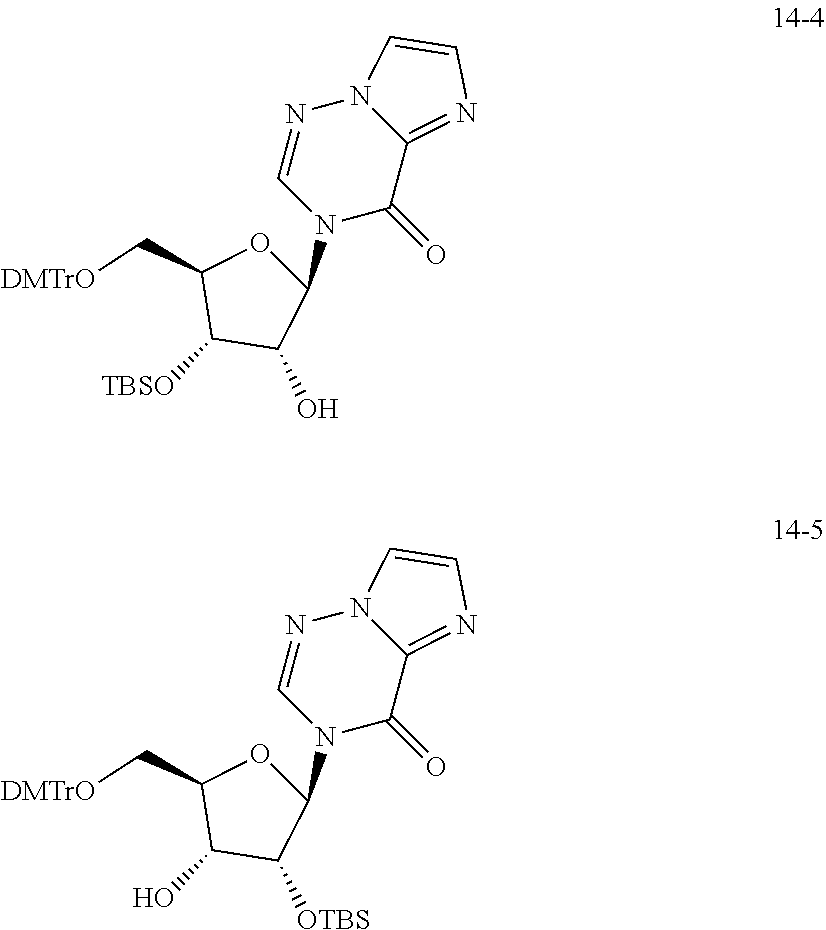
N12C(=NC=C1)C(=O)N(C1OC(C[DMTrO])C(O)C1[OTBS])C=N2.N12C(=NC=C1)C(=O)N(C1OC(C[DMTrO])C([TBSO])C1O)C=N2
